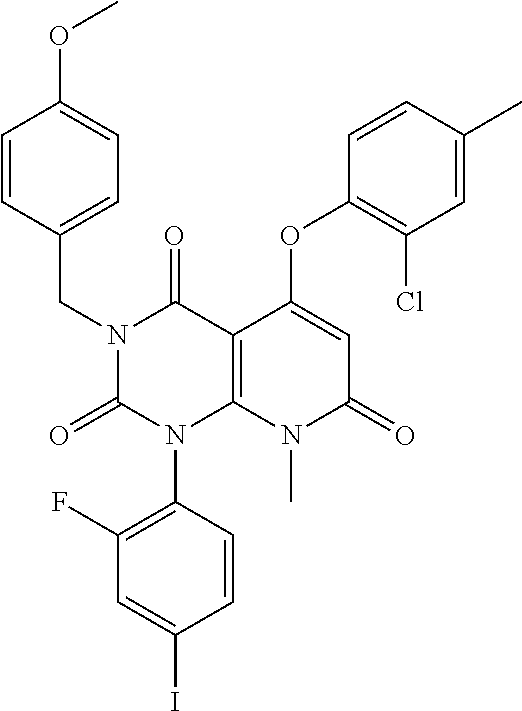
C1(F)=C(N2C3=C(C(=O)N(CC4=CC=C(OC)C=C4)C2=O)C(OC2=C(Cl)C=C(C)C=C2)=CC(=O)N3C)C=CC(I)=C1
